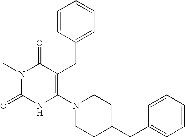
N1(C)C(=O)NC(N2CCC(CC3=CC=CC=C3)CC2)=C(CC2=CC=CC=C2)C1=O
